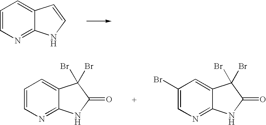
C1=CN=C2C(=C1)C=CN2.C1=CN=C2C(=C1)C(Br)(Br)C(=O)N2.C1(Br)=CN=C2C(=C1)C(Br)(Br)C(=O)N2
